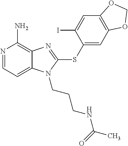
N1=CC=C2C(=C1N)N=C(SC1=CC3=C(C=C1I)OCO3)N2CCCNC(C)=O
